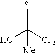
CC([CF3])(O)[Me]
